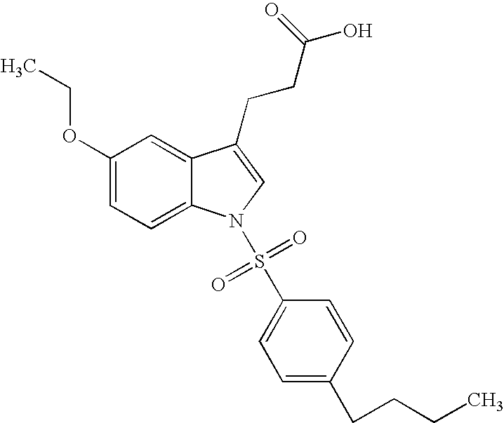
C1(OCC)=CC=C2C(=C1)C(CCC(O)=O)=CN2S(=O)(=O)C1=CC=C(CCCC)C=C1
